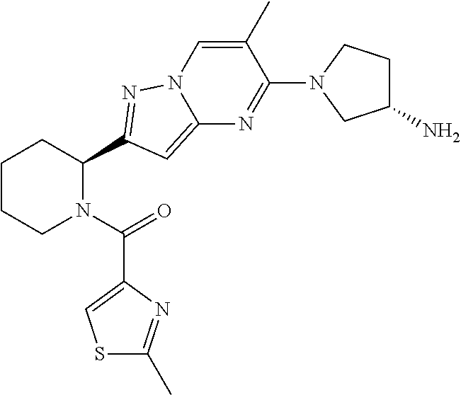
C1CCN(C(=O)C2=CSC(C)=N2)C(C2=NN3C(=C2)N=C(N2CC(N)CC2)C(C)=C3)C1
